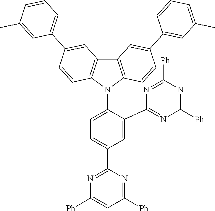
C1=C(C2=NC([Ph])=NC([Ph])=N2)C(N2C3=C(C4=C2C=CC(C2=CC=CC(C)=C2)=C4)C=C(C2=CC(C)=CC=C2)C=C3)=CC=C1C1=NC([Ph])=CC([Ph])=N1
